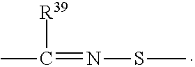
N(SC)=C(C)[R39]
